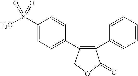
C1OC(=O)C(C2=CC=CC=C2)=C1C1=CC=C(S(C)(=O)=O)C=C1
